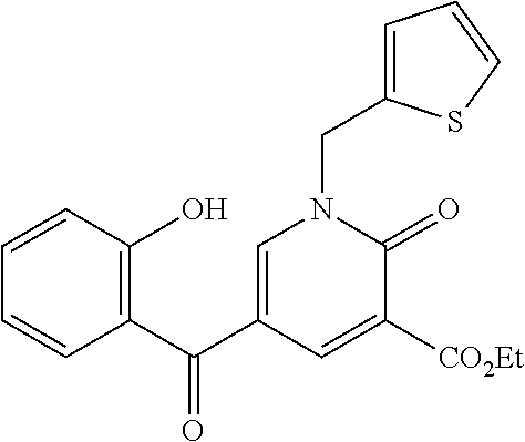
C1=CC(O)=C(C(C2=CN(CC3=CC=CS3)C(=O)C([CO2Et])=C2)=O)C=C1
